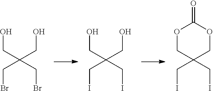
C(C(CO)(CBr)CBr)O.C(C(CO)(CI)CI)O.C1C(CI)(CI)COC(=O)O1
